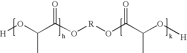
[H]OC(C(O[R]OC(C(O[H])C)=O)=O)C
